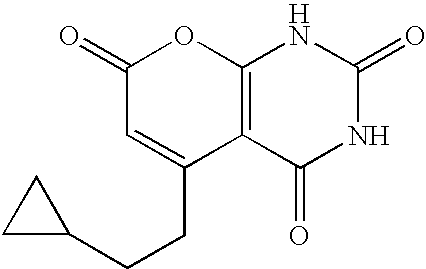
C12=C(C(=O)NC(=O)N1)C(CCC1CC1)=CC(=O)O2
